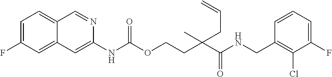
C1=CC(CNC(C(CCOC(NC2=CC3=CC(F)=CC=C3C=N2)=O)(C)CC=C)=O)=C(Cl)C(F)=C1
